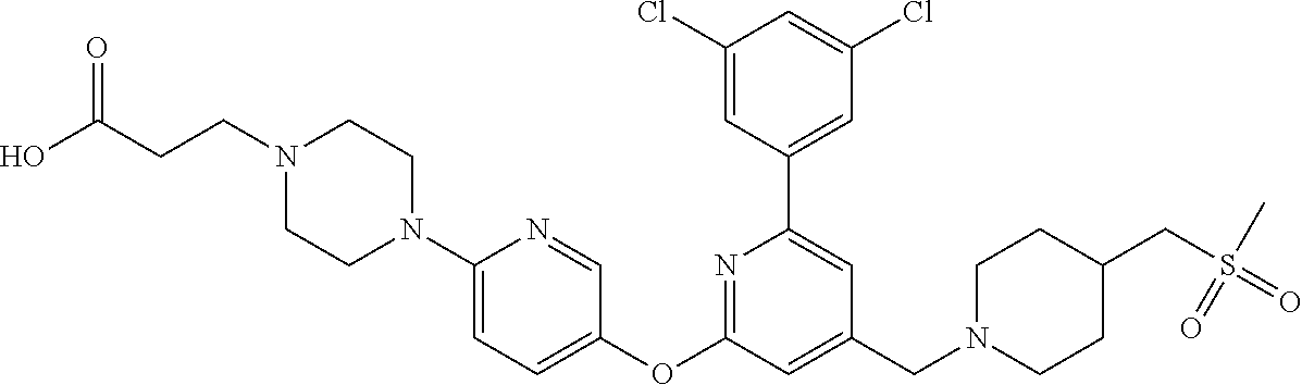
C1(Cl)=CC(C2=CC(CN3CCC(CS(C)(=O)=O)CC3)=CC(OC3=CC=C(N4CCN(CCC(O)=O)CC4)N=C3)=N2)=CC(Cl)=C1
